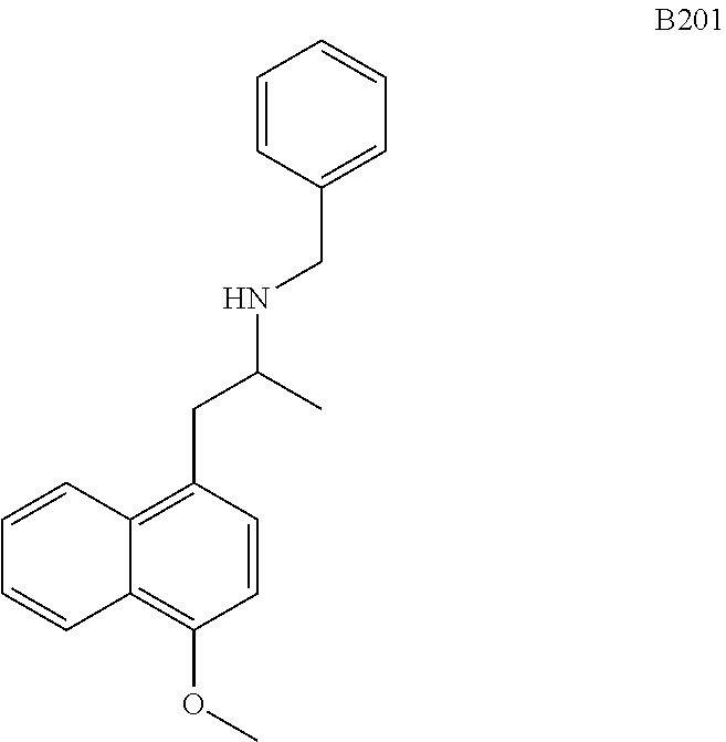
C1=CC2=C(CC(NCC3=CC=CC=C3)C)C=CC(OC)=C2C=C1
